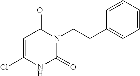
C1=C(Cl)NC(=O)N(CCC2=CC=CC=C2)C1=O
